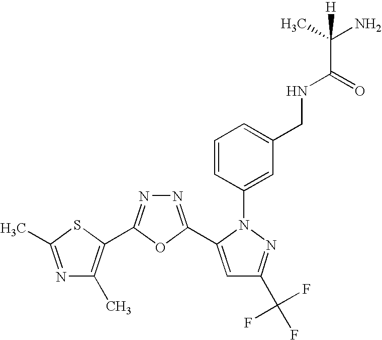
N1=C(C)SC(C2=NN=C(C3=CC(C(F)(F)F)=NN3C3=CC(CNC(=O)C(C)(N)[H])=CC=C3)O2)=C1C
